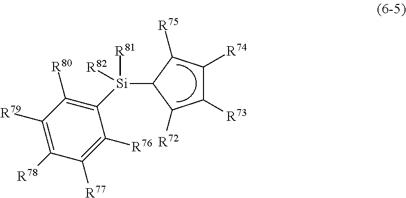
C1([Si]([R81])([R82])C2C([R75])C([R74])C([R73])C2[R72])=C([R80])C([R79])=C([R78])C([R77])=C1[R76]
